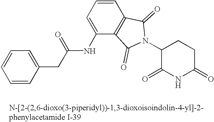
C1=CC=C(NC(CC2=CC=CC=C2)=O)C2=C1C(=O)N(C1C(=O)NC(=O)CC1)C2=O
